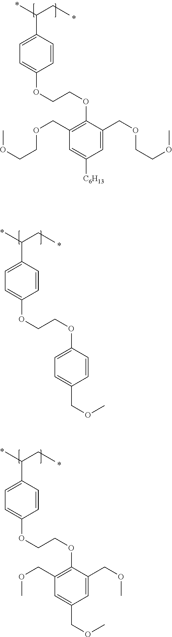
O(C1=CC=C(C(CC)C)C=C1)CCOC1=C(COC)C=C(COC)C=C1COC.O(C1=CC=C(C(CC)C)C=C1)CCOC1=CC=C(COC)C=C1.O(C1=CC=C(C(CC)C)C=C1)CCOC1=C(COCCOC)C=C([C6H13])C=C1COCCOC
